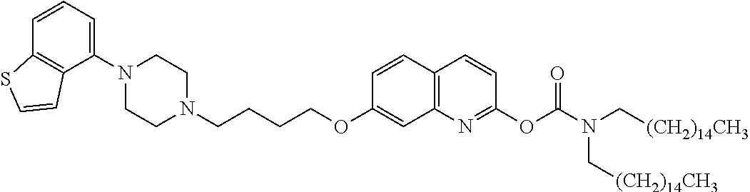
C1N(C2=CC=CC3=C2C=CS3)CCN(CCCCOC2=CC3=C(C=C2)C=CC(OC(N(C[(CH2)14CH3])C[(CH2)14CH3])=O)=N3)C1
